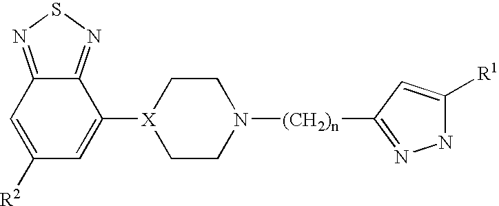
C1=C([R2])C=C([X]2CCN([(CH2)n]C3=NNC([R1])=C3)CC2)C2=NSN=C12
